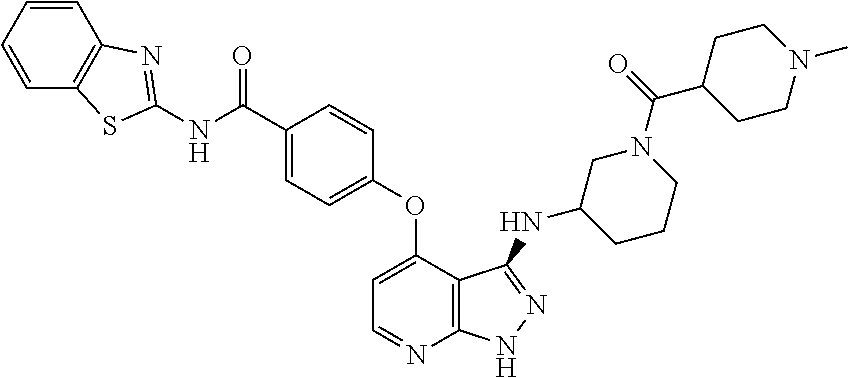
C1=CC=CC2=C1N=C(NC(C1=CC=C(OC3=CC=NC4=C3C(NC3CCCN(C(=O)C5CCN(C)CC5)C3)=NN4)C=C1)=O)S2
